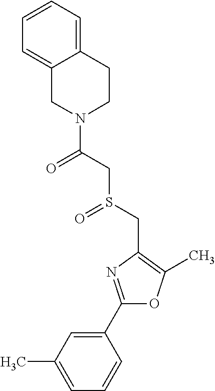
C1(C2=NC(CS(=O)CC(=O)N3CCC4=CC=CC=C4C3)=C(C)O2)=CC(C)=CC=C1
